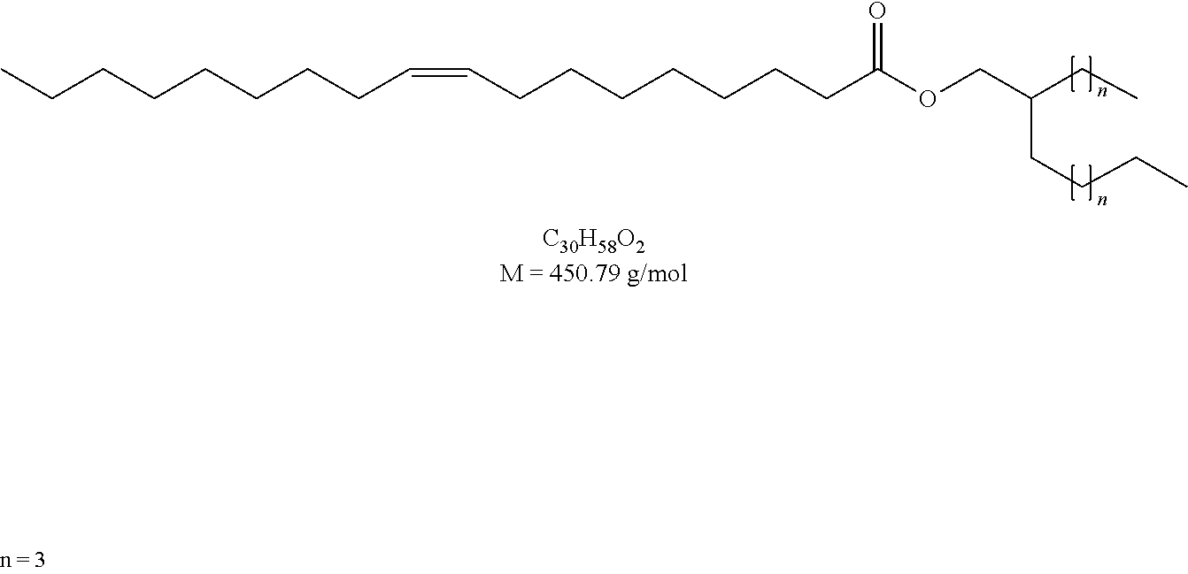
CCCCCCCCC=CCCCCCCCC(OCC(CC)CCCC)=O
